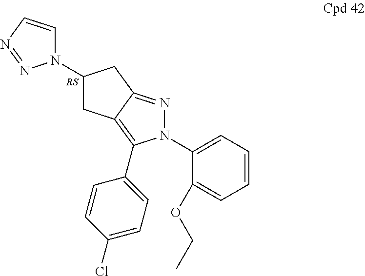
[RS].C1(N2C=CN=N2)CC2=C(C3=CC=C(Cl)C=C3)N(C3=CC=CC=C3OCC)N=C2C1
